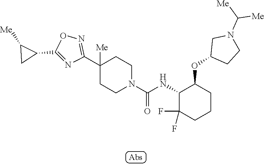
C1(C2=NOC(C3C([Me])C3)=N2)([Me])CCN(C(=O)NC2C(OC3CCN(C([Me])[Me])C3)CCCC2(F)F)CC1
